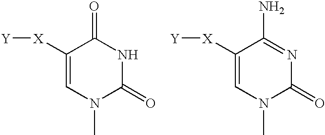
C1([X][Y])=CN(C)C(=O)NC1=O.C1([X][Y])=CN(C)C(=O)N=C1N
